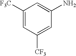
C1([F3C])=CC([CF3])=CC(N)=C1
